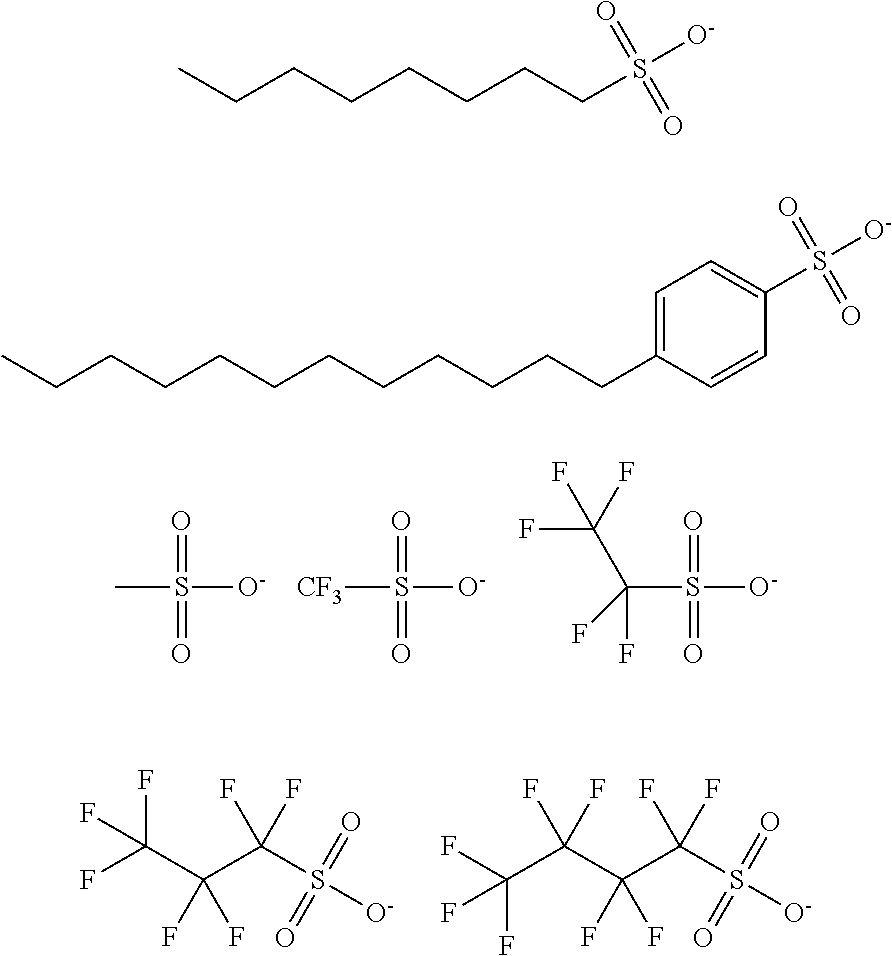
CS([O-])(=O)=O.[CF3]S([O-])(=O)=O.C(S([O-])(=O)=O)(F)(C(F)(F)F)F.C(S([O-])(=O)=O)(F)(C(F)(C(F)(F)F)F)F.C(S([O-])(=O)=O)(F)(C(F)(C(C(F)(F)F)(F)F)F)F.CCCCCCCCS([O-])(=O)=O.C1(S([O-])(=O)=O)=CC=C(CCCCCCCCCCCC)C=C1
